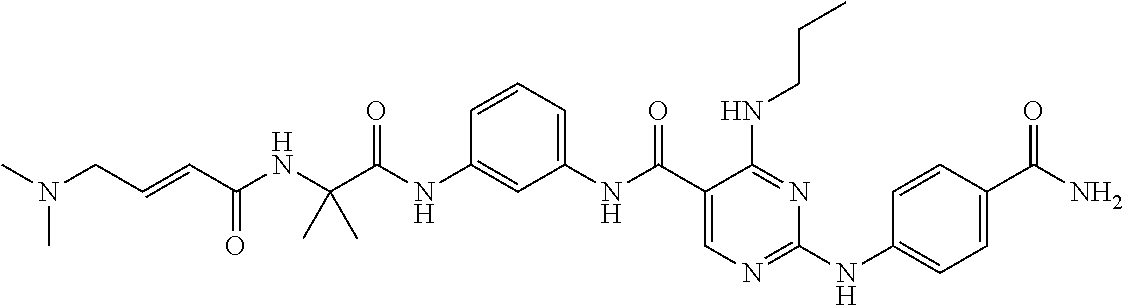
C1(NC(=O)C(NC(=O)C=CCN(C)C)(C)C)=CC(NC(C2=CN=C(NC3=CC=C(C(N)=O)C=C3)N=C2NCCC)=O)=CC=C1
